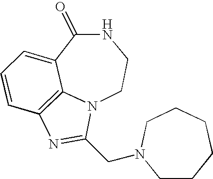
C1(=O)C2=CC=CC3=C2N(CCN1)C(CN1CCCCCC1)=N3
